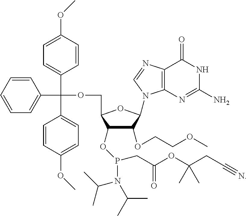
C1(COC(C2=CC=CC=C2)(C2=CC=C(OC)C=C2)C2=CC=C(OC)C=C2)OC(N2C3=C(C(=O)NC(N)=N3)N=C2)C(OCCOC)C1OP(CC(=O)OC(CC#N)(C)C)N(C(C)C)C(C)C
